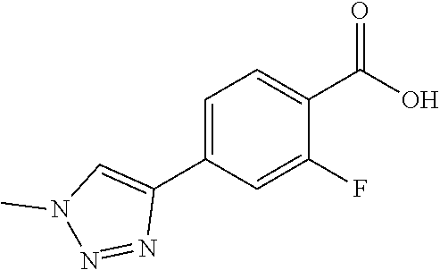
C1=C(C2=CN(C)N=N2)C=C(F)C(C(=O)O)=C1
